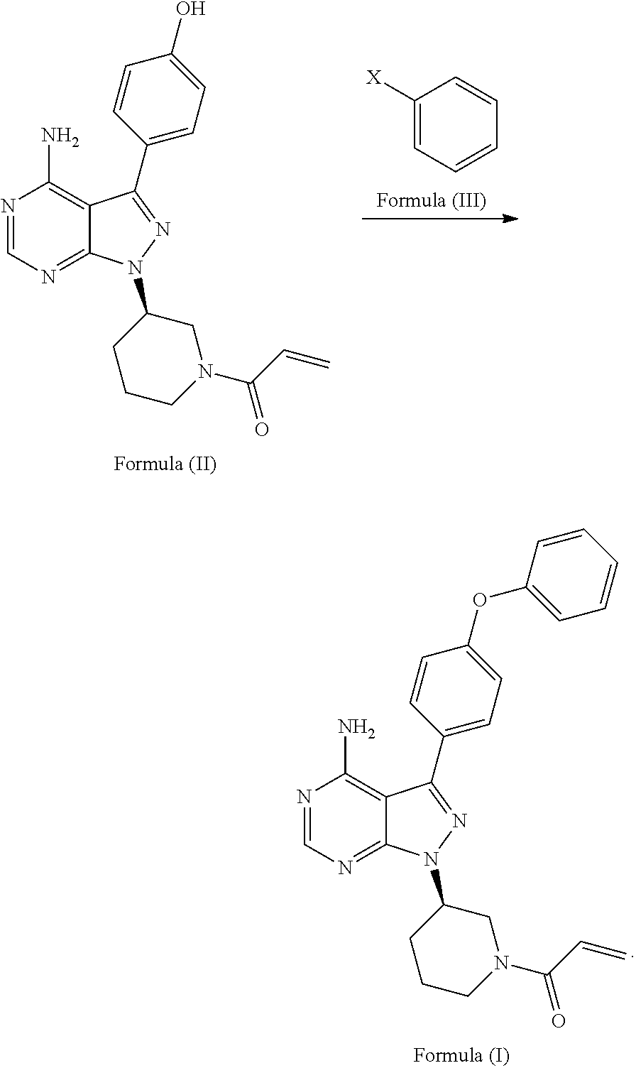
C1([X])=CC=CC=C1.N1=CN=C2C(=C1N)C(C1=CC=C(O)C=C1)=NN2C1CCCN(C(C=C)=O)C1.N1=CN=C2C(=C1N)C(C1=CC=C(OC3=CC=CC=C3)C=C1)=NN2C1CCCN(C(C=C)=O)C1
